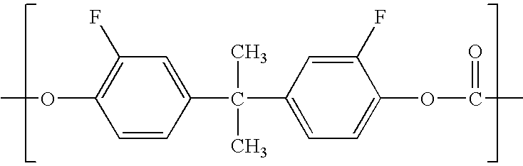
C1=CC(C(C2=CC=C(OC(=O)C)C(F)=C2)(C)C)=CC(F)=C1OC
